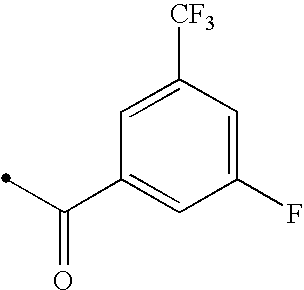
C1=C([CF3])C=C(F)C=C1C(=O)C
